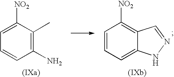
C1=C([NO2])C(C)=C(N)C=C1.C1=CC=C2C(=C1[NO2])C=NN2
